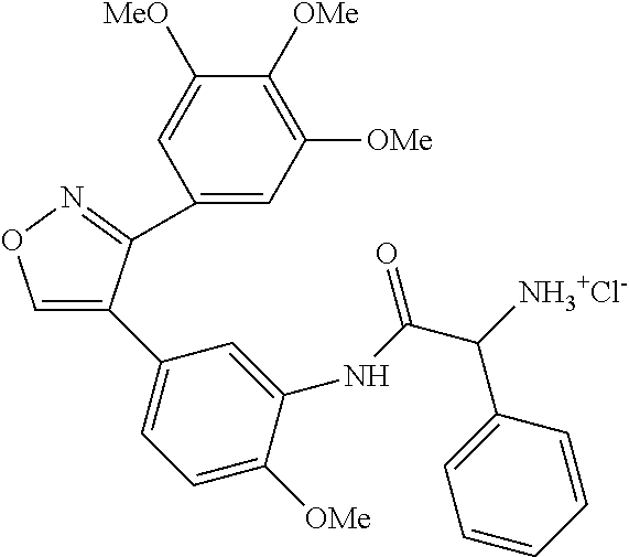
C1=C(C2=CC=C([OMe])C(NC(C([NH3+Cl-])C3=CC=CC=C3)=O)=C2)C(C2=CC([OMe])=C([OMe])C([MeO])=C2)=NO1
